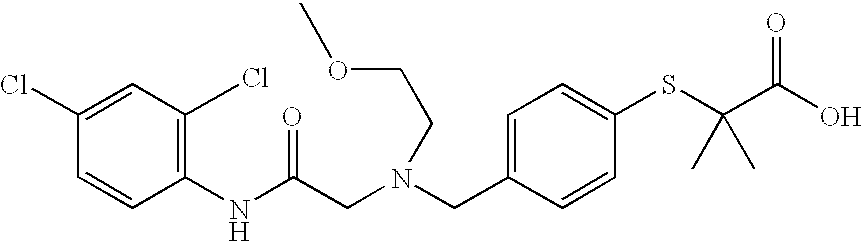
C1(Cl)=CC(Cl)=C(NC(CN(CC2=CC=C(SC(C(O)=O)(C)C)C=C2)CCOC)=O)C=C1
